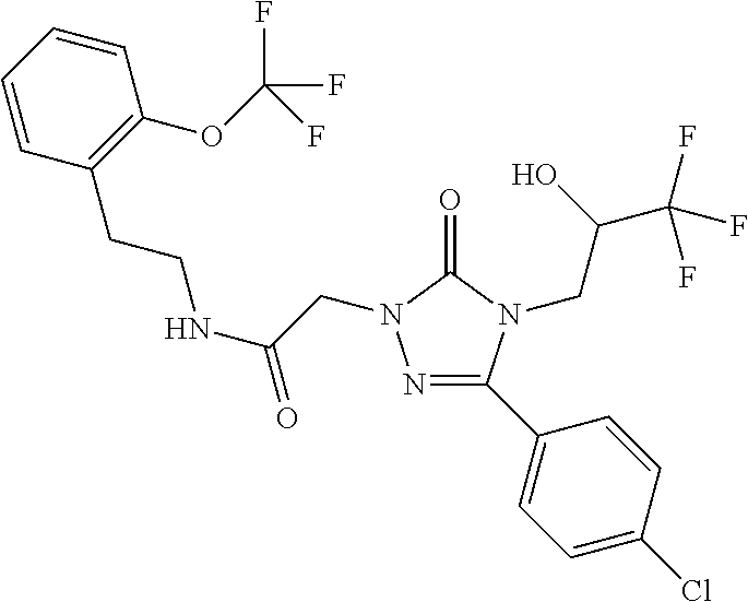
N1=C(C2=CC=C(Cl)C=C2)N(CC(C(F)(F)F)O)C(=O)N1CC(NCCC1=C(OC(F)(F)F)C=CC=C1)=O
